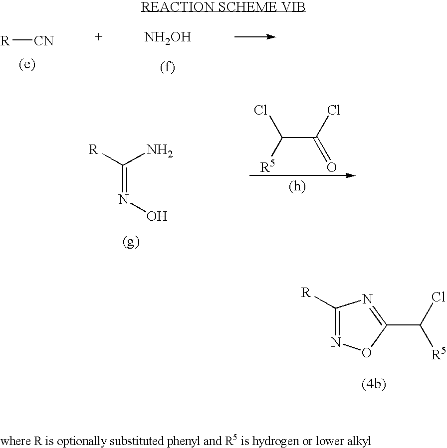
[R][CN].[NH2OH].[(f)].N(=C([R])N)O.C(C(Cl)=O)([R5])Cl.C1([R])=NOC(C(Cl)[R5])=N1
